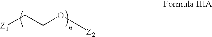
[Z1]CCO[Z2]
